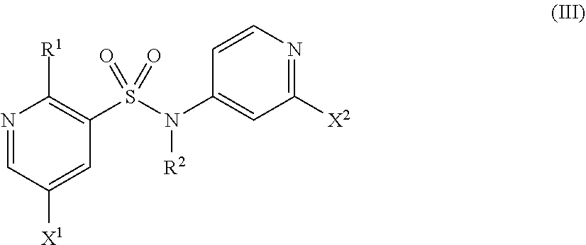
N1=CC([X1])=CC(S(N(C2=CC([X2])=NC=C2)[R2])(=O)=O)=C1[R1]
